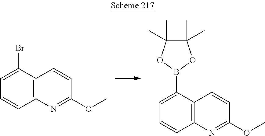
C12=C(C(Br)=CC=C1)C=CC(OC)=N2.C12=C(C(B3OC(C)(C)C(C)(C)O3)=CC=C1)C=CC(OC)=N2
